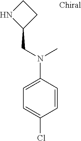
C1(CN(C2=CC=C(Cl)C=C2)C)CCN1
